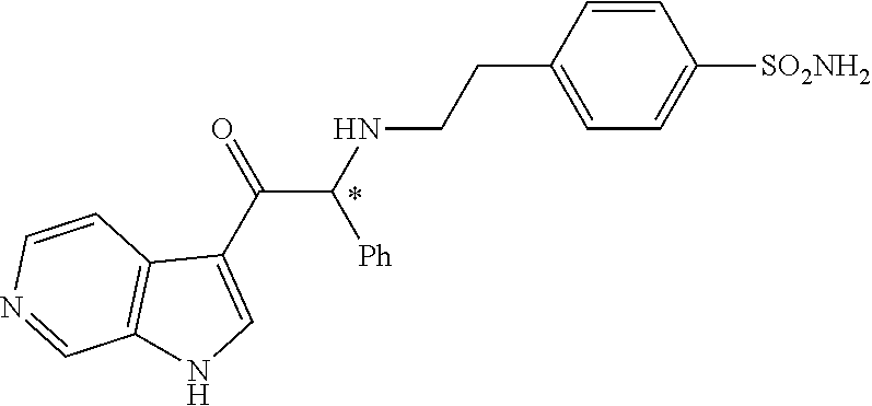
C1=CC(CCNC(C(C2=CNC3=C2C=CN=C3)=O)[Ph])=CC=C1[SO2NH2]
